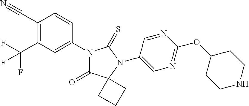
C1=C(N2C(=O)C3(N(C4=CN=C(OC5CCNCC5)N=C4)C2=S)CCC3)C=CC(C#N)=C1C(F)(F)F
